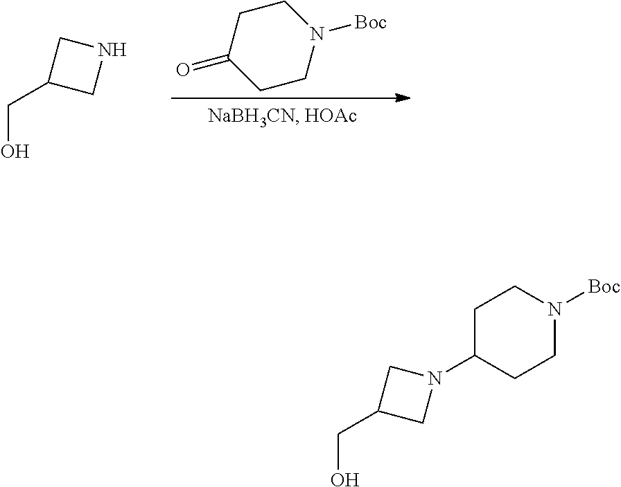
C1C(CO)CN1C1CCN([Boc])CC1.C1C(CO)CN1.O=C1CCN([Boc])CC1
